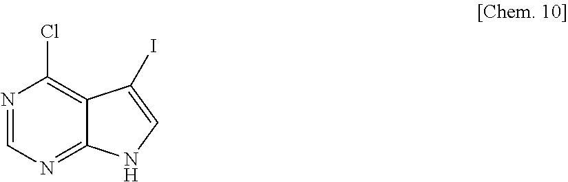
N1=CN=C2C(=C1Cl)C(I)=CN2
